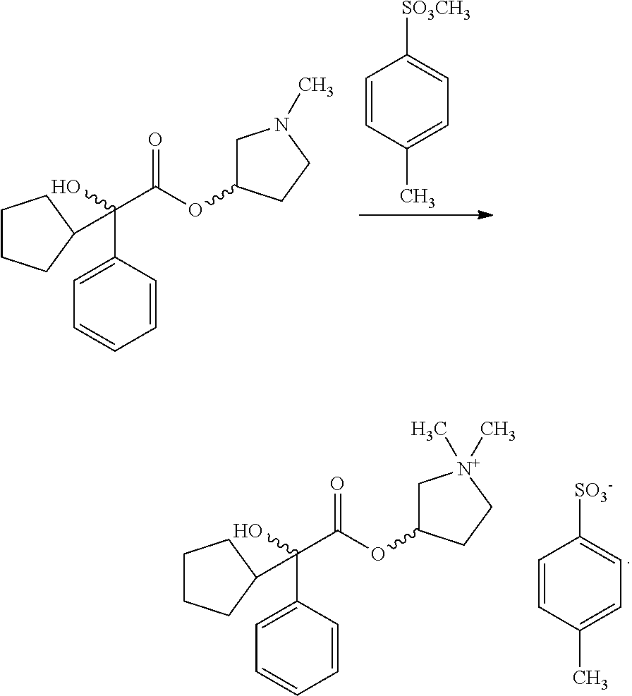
C1=CC(C)=CC=C1[SO3CH3].C1C(OC(C(O)(C2=CC=CC=C2)C2CCCC2)=O)CCN1C.C1=CC(C)=CC=C1[SO3-].C1C(OC(C(O)(C2=CC=CC=C2)C2CCCC2)=O)CC[N+]1(C)C
